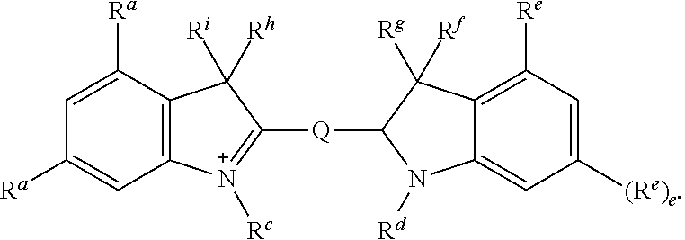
C1=C([Ra])C2=C([N+]([Rc])=C([Q]C3N([Rd])C4=CC([(Re)e])=CC([Re])=C4C3([Rg])[Rf])C2([Ri])[Rh])C=C1[Ra]
